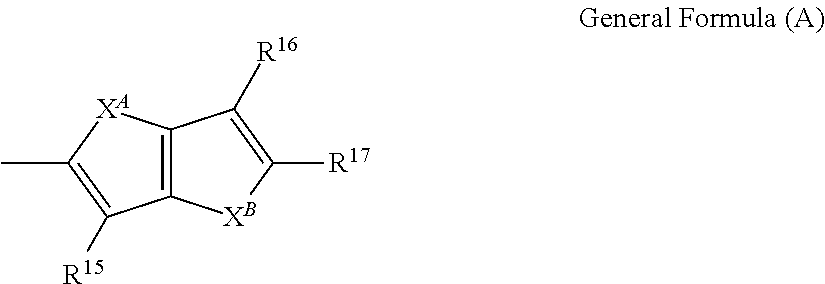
C12=C([XB]C([R17])=C1[R16])C([R15])=C(C)[XA]2
